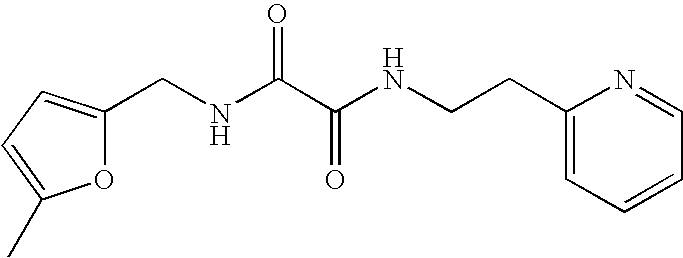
O1C(CNC(C(NCCC2=CC=CC=N2)=O)=O)=CC=C1C
